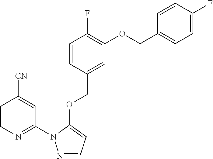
C1=CN=C(N2N=CC=C2OCC2=CC(OCC3=CC=C(F)C=C3)=C(F)C=C2)C=C1[CN]
